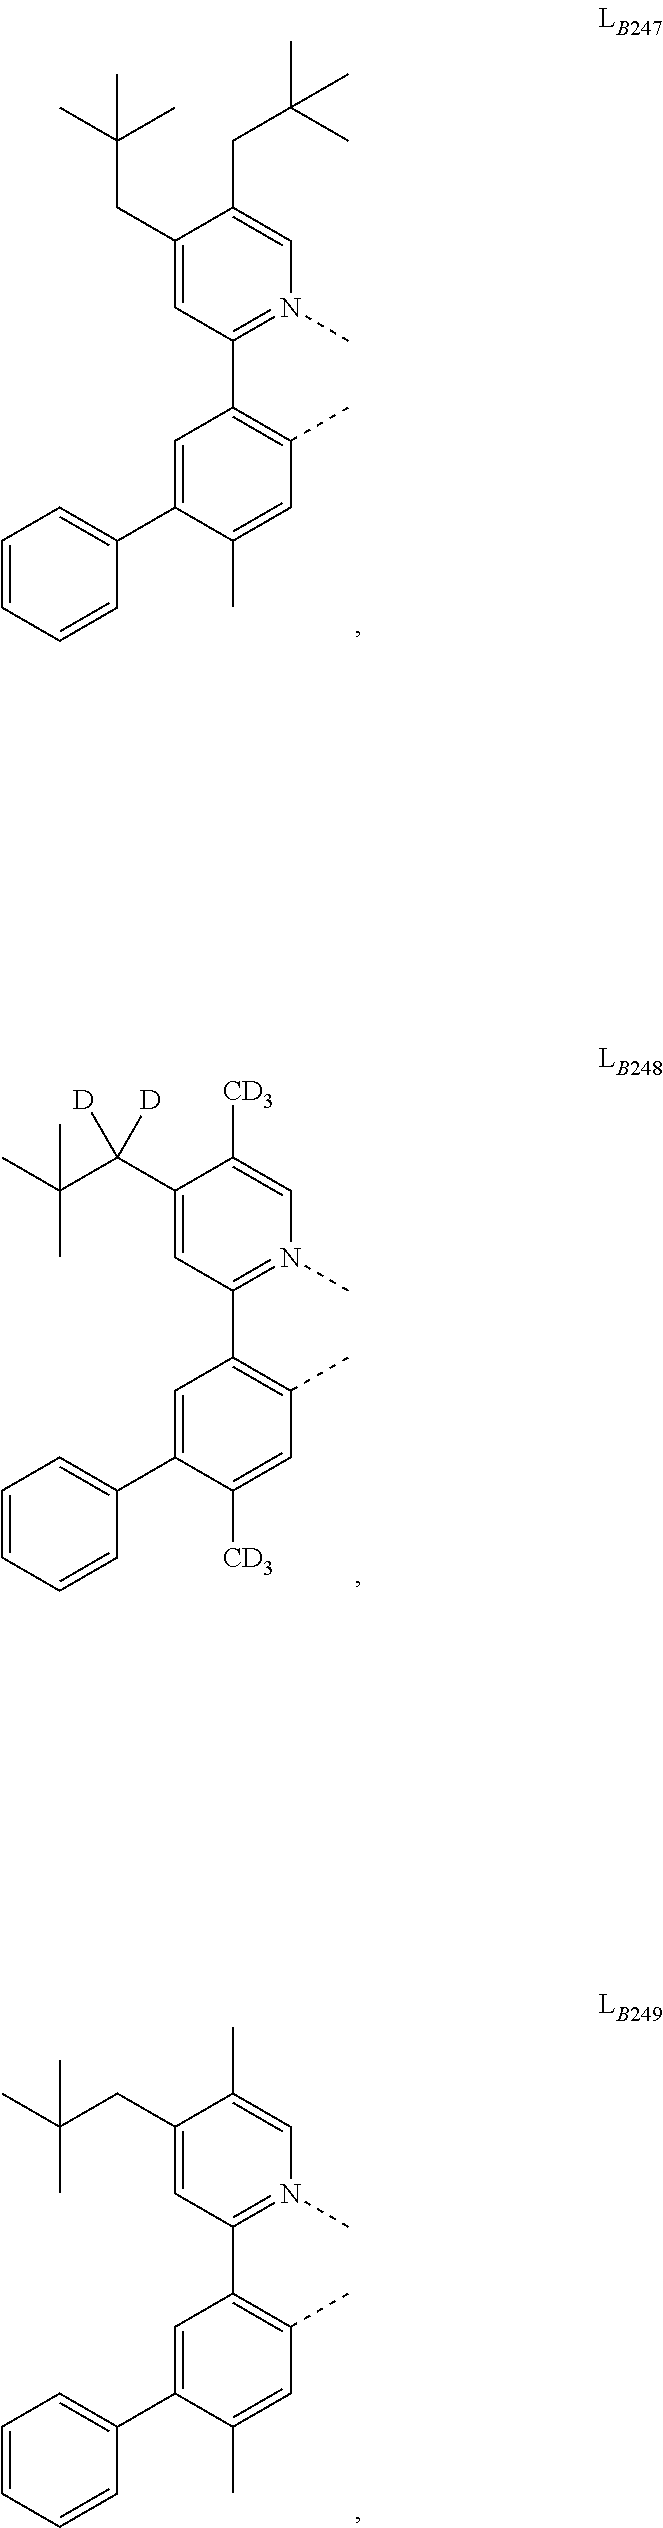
C1(CC(C)(C)C)=CN(C)=C(C2=C(C)C=C(C)C(C3=CC=CC=C3)=C2)C=C1CC(C)(C)C.C1=C(C(C(C)(C)C)([D])[D])C([CD3])=CN(C)=C1C1=C(C)C=C([CD3])C(C2=CC=CC=C2)=C1.C1=C(CC(C)(C)C)C(C)=CN(C)=C1C1=C(C)C=C(C)C(C2=CC=CC=C2)=C1
